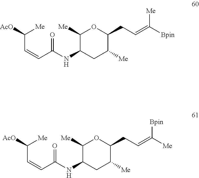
N(C1C([Me])OC(CC=C([Bpin])[Me])C([Me])C1)C(=O)C=CC([AcO])[Me].N(C1C([Me])OC(CC=C([Me])[Bpin])C([Me])C1)C(=O)C=CC([AcO])[Me]
